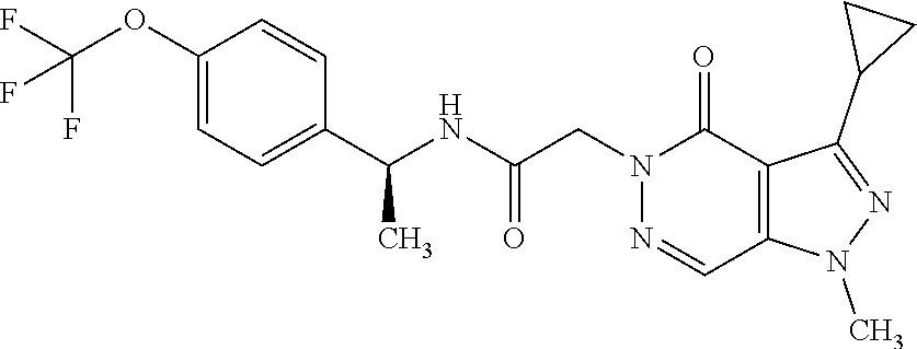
C1(OC(F)(F)F)=CC=C(C(NC(CN2C(=O)C3=C(C=N2)N(C)N=C3C2CC2)=O)C)C=C1
